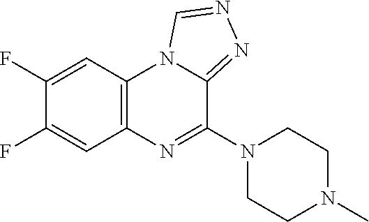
C1(F)=CC2=C(C=C1F)N=C(N1CCN(C)CC1)C1=NN=CN21
